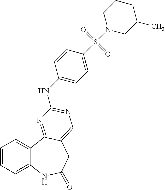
C1=CC=C2C(=C1)C1=NC(NC3=CC=C(S(N4CC(C)CCC4)(=O)=O)C=C3)=NC=C1CC(=O)N2
